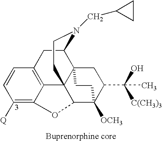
C1([Q])=C2C3=C(C=C1)CC1C45C3(C(C([OCH3])(C(C(O)([C(CH3)3])C)C4)CC5)O2)CCN1CC1CC1
